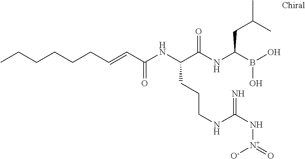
C(C(NC(C(NC(B(O)O)CC(C)C)=O)CCCNC(N[N+](=O)[O-])=N)=O)=CCCCCCC
